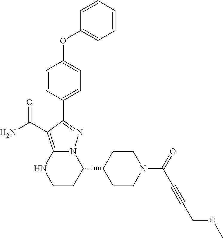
O(C1=CC=C(C2=NN3C(=C2C(=O)N)NCCC3C2CCN(C(C#CCOC)=O)CC2)C=C1)C1=CC=CC=C1
